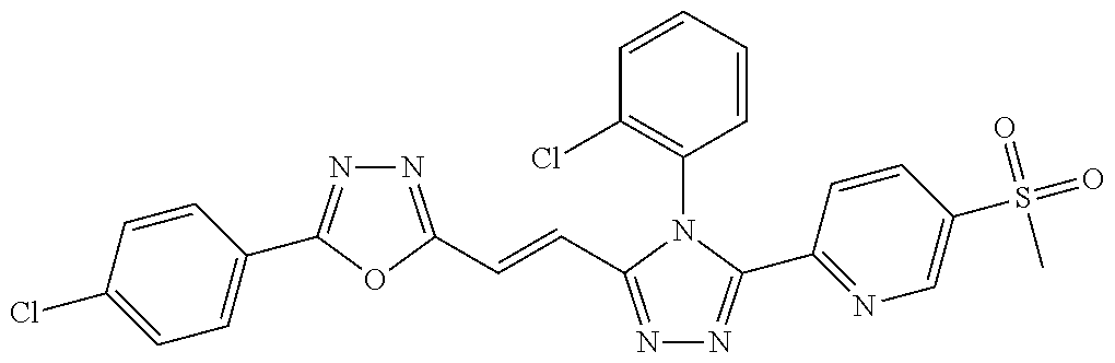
N1=C(C=CC2=NN=C(C3=NC=C(S(=O)(=O)C)C=C3)N2C2=C(Cl)C=CC=C2)OC(C2=CC=C(Cl)C=C2)=N1
